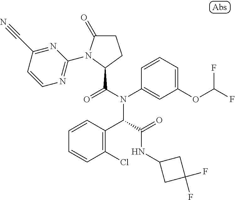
C1=CC(C#N)=NC(N2C(=O)CCC2C(=O)N(C(C2=C(Cl)C=CC=C2)C(NC2CC(F)(F)C2)=O)C2=CC(OC(F)F)=CC=C2)=N1
